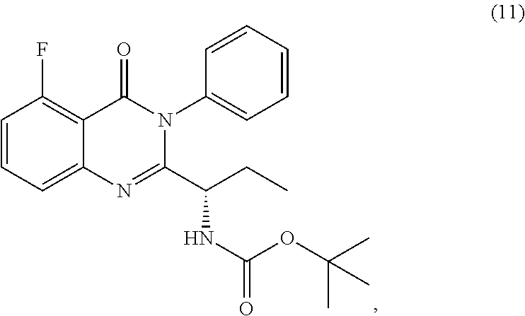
N1=C(C(CC)NC(=O)OC(C)(C)C)N(C2=CC=CC=C2)C(=O)C2=C(F)C=CC=C12
